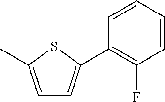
C1=CC=CC(F)=C1C1=CC=C(C)S1
